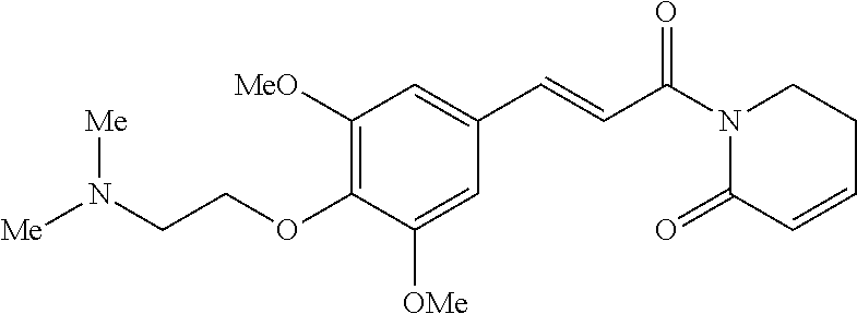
C1([MeO])=C(OCCN([Me])[Me])C([OMe])=CC(C=CC(N2C(=O)C=CCC2)=O)=C1
